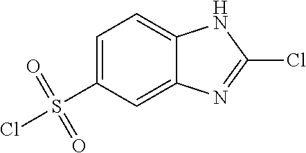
C1=C(S(=O)(=O)Cl)C=C2C(=C1)NC(Cl)=N2
